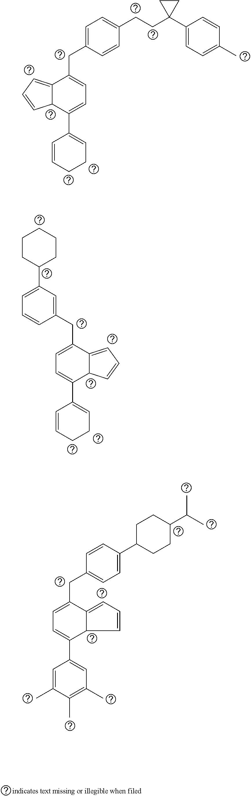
C1=C(C2CCC(C(C)C)CC2)C=CC(CC2=CC=C(C3=CC(C)=C(C)C(C)=C3)C3C2=CC=C3)=C1.C(CC1(C2=CC=C(C)C=C2)CC1)C1=CC=C(CC2=CC=C(C3=CCCC=C3)C3C2=CC=C3)C=C1.C1=C(C2CCCCC2)C=C(CC2=CC=C(C3=CCCC=C3)C3C2=CC=C3)C=C1
